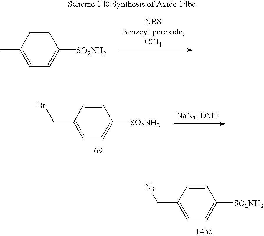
C1(C)=CC=C([SO2NH2])C=C1.C1(CBr)=CC=C([SO2NH2])C=C1.C1(C[N3])=CC=C([SO2NH2])C=C1
